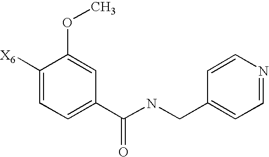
C1([X6])=CC=C(C(NCC2=CC=NC=C2)=O)C=C1OC
